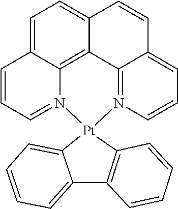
C1=C2C3=C4C(=C1)C=CC1=CC=CN(=C41)[Pt]1(N3=CC=C2)C2=CC=CC=C2C2=C1C=CC=C2
